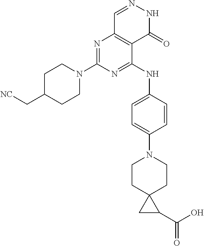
N1=C(NC2=CC=C(N3CCC4(CC3)CC4C(O)=O)C=C2)C2=C(N=C1N1CCC(C[NC])CC1)C=NNC2=O
